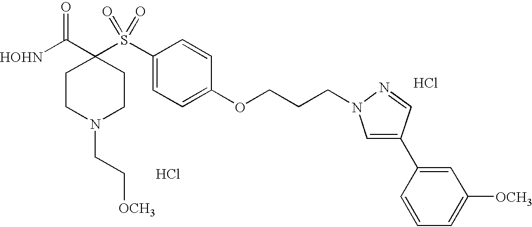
[HOHN]C(C1(S(C2=CC=C(OCCCN3C=C(C4=CC([OCH3])=CC=C4)C=N3)C=C2)(=O)=O)CCN(CC[OCH3])CC1)=O.Cl.Cl
